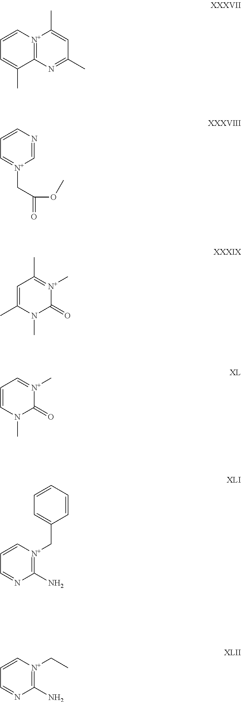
[N+]12=C(N=C(C)C=C1C)C(C)=CC=C2.C1=[N+](CC(OC)=O)C=NC=C1.C1=C(C)N(C)C(=O)[N+](C)=C1C.C1=CN(C)C(=O)[N+](C)=C1.C1=C[N+](CC2=CC=CC=C2)=C(N)N=C1.C1=C[N+](CC)=C(N)N=C1
